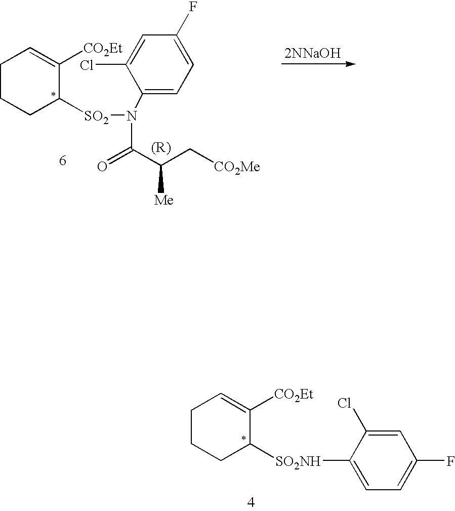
C1CCC([SO2]N(C2=CC=C(F)C=C2Cl)C(=O)C(C[CO2Me])[Me])C([CO2Et])=C1.[2NNaOH].C1CCC([SO2NH]C2=CC=C(F)C=C2Cl)C([CO2Et])=C1
